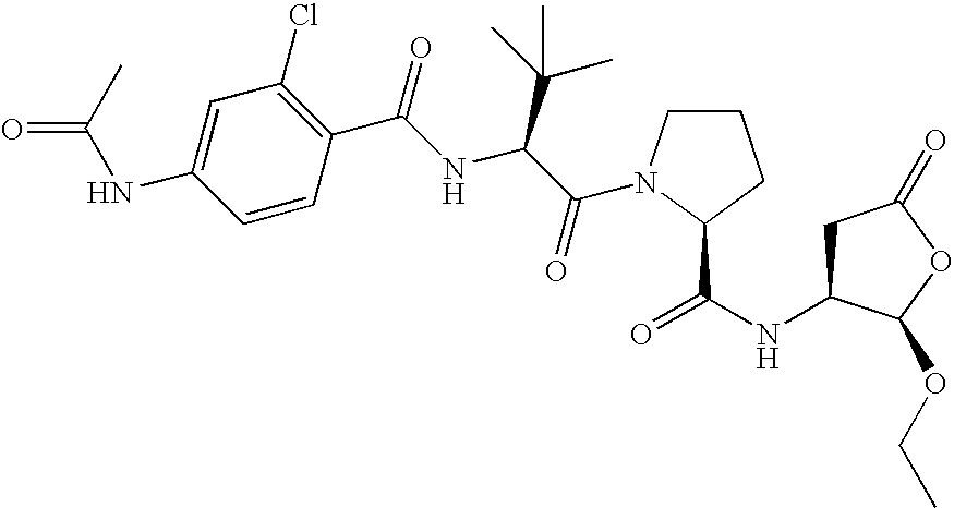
C1C(NC(=O)C2N(C(C(NC(C3=C(Cl)C=C(NC(=O)C)C=C3)=O)C(C)(C)C)=O)CCC2)C(OCC)OC1=O
